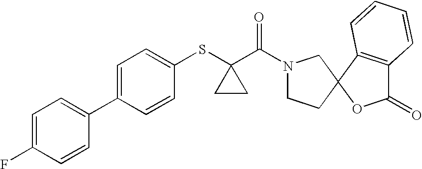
C1=C(C2=CC=C(F)C=C2)C=CC(SC2(C(=O)N3CCC4(C3)OC(=O)C3=C4C=CC=C3)CC2)=C1
